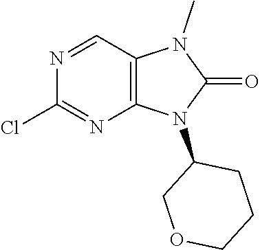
C1(Cl)=NC2=C(C=N1)N(C)C(=O)N2C1COCCC1
